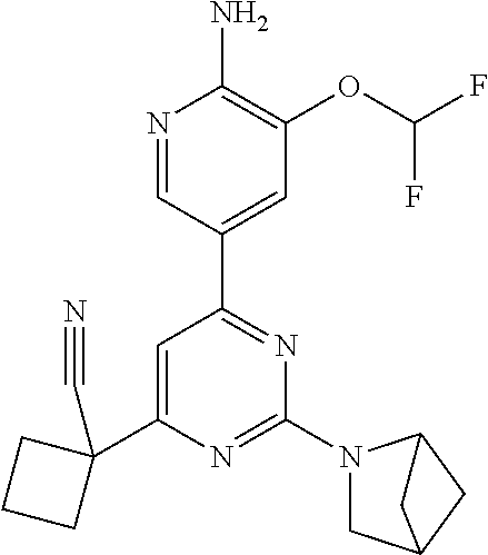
C1=C(C2(C#N)CCC2)N=C(N2CC3CC2C3)N=C1C1=CC(OC(F)F)=C(N)N=C1
